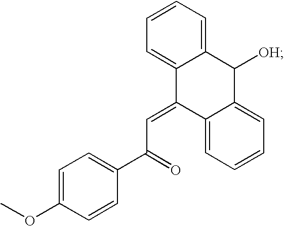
C12=CC=CC=C1C([OH])C1=CC=CC=C1C2=CC(=O)C1=CC=C(OC)C=C1
